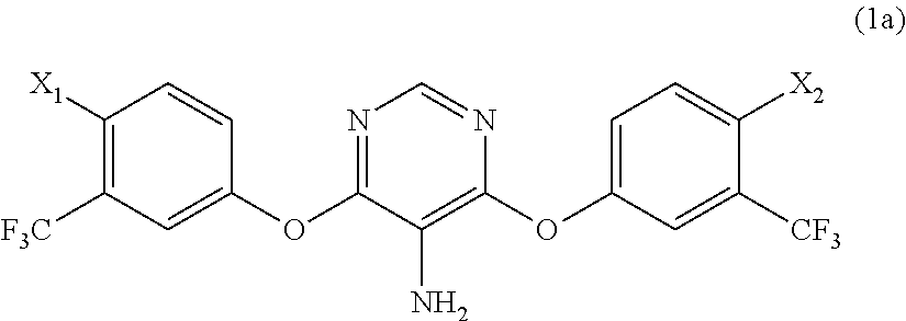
C1([X1])=C([F3C])C=C(OC2=NC=NC(OC3=CC=C([X2])C([CF3])=C3)=C2N)C=C1
